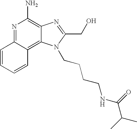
N1=C2C(=C3C(=C1N)N=C(CO)N3CCCCNC(=O)C(C)C)C=CC=C2
